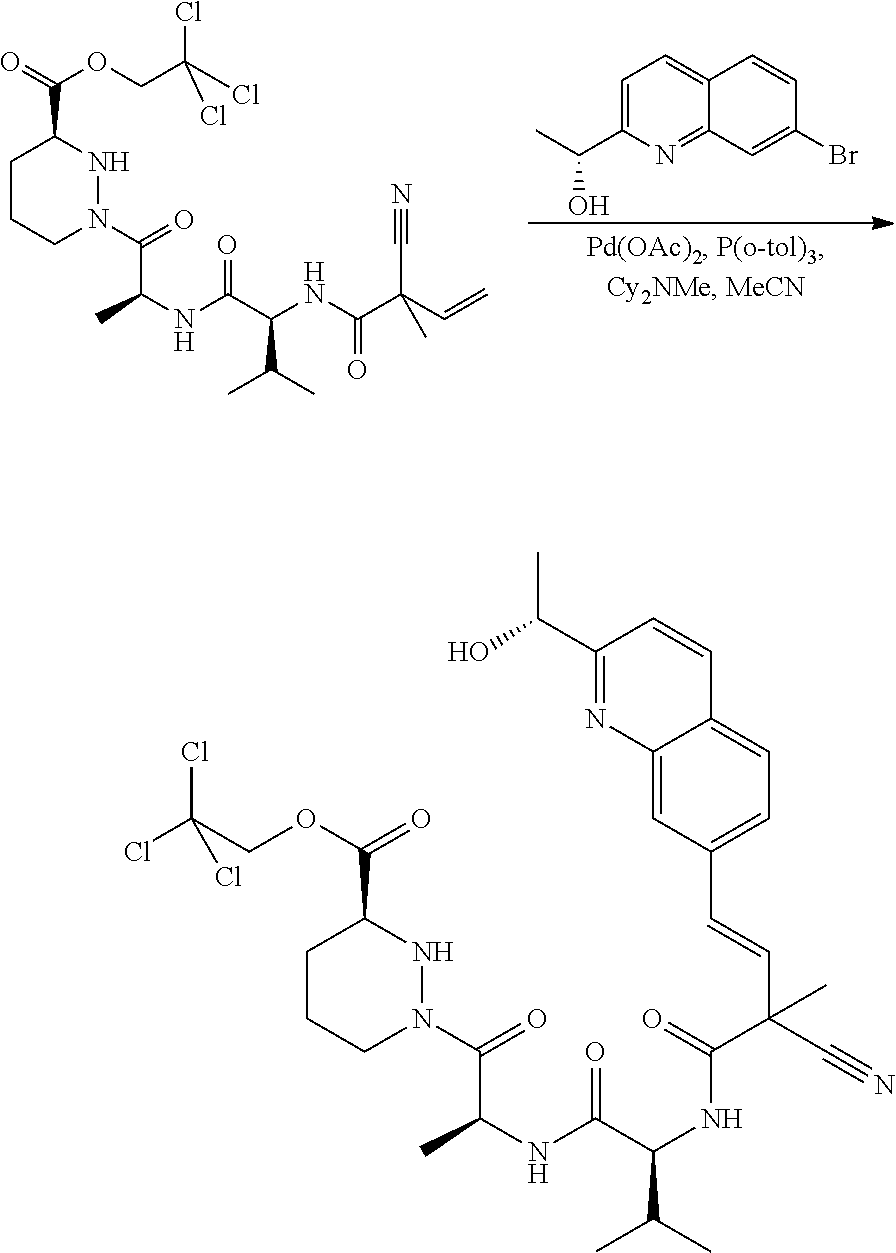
C1=C(C(C)O)N=C2C(=C1)C=CC(Br)=C2.C1CCN(C(=O)C(NC(C(NC(C(C=C)(C#N)C)=O)C(C)C)=O)C)NC1C(=O)OCC(Cl)(Cl)Cl.C1CCN(C(=O)C(NC(C(NC(C(C=CC2=CC=C3C(=C2)N=C(C(O)C)C=C3)(C#N)C)=O)C(C)C)=O)C)NC1C(OCC(Cl)(Cl)Cl)=O
